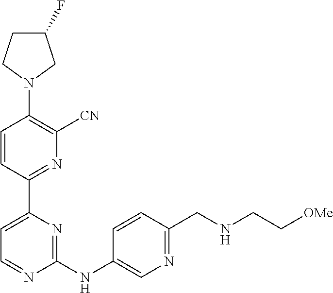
C1=CC(C2=CC=NC(NC3=CN=C(CNCC[OMe])C=C3)=N2)=NC([CN])=C1N1CC(F)CC1
